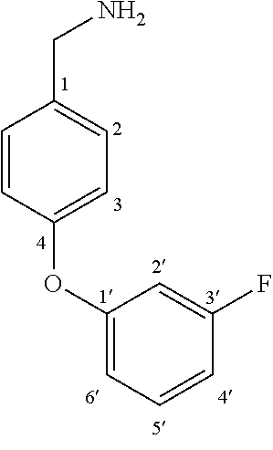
C1(OC2=CC=C(CN)C=C2)=CC=CC(F)=C1
